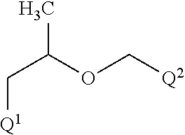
C(C(OC[Q2])C)[Q1]
